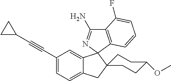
C1(C#CC2CC2)=CC=C2C(=C1)C1(N=C(N)C3=C1C=CC=C3F)C1(C2)CCC(OC)CC1
